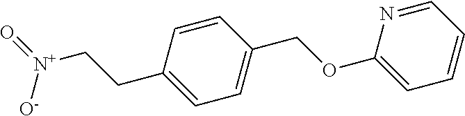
O=[N+]([O-])CCC1=CC=C(COC2=CC=CC=N2)C=C1
